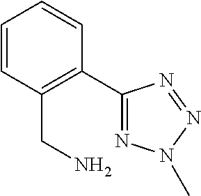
C1=CC(CN)=C(C2=NN(C)N=N2)C=C1
